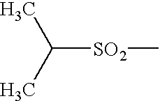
C([SO2]C)(C)C
